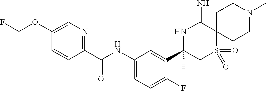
C1(C(NC2=CC=C(F)C(C3(C)CS(=O)(=O)C4(C(=N)N3)CCN(C)CC4)=C2)=O)=NC=C(OCF)C=C1
